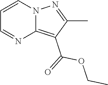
C1=CN2C(=C(C(=O)OCC)C(C)=N2)N=C1
